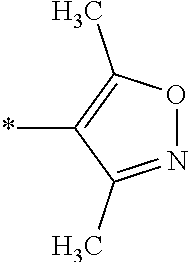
N1=C(C)C(*)=C(C)O1
